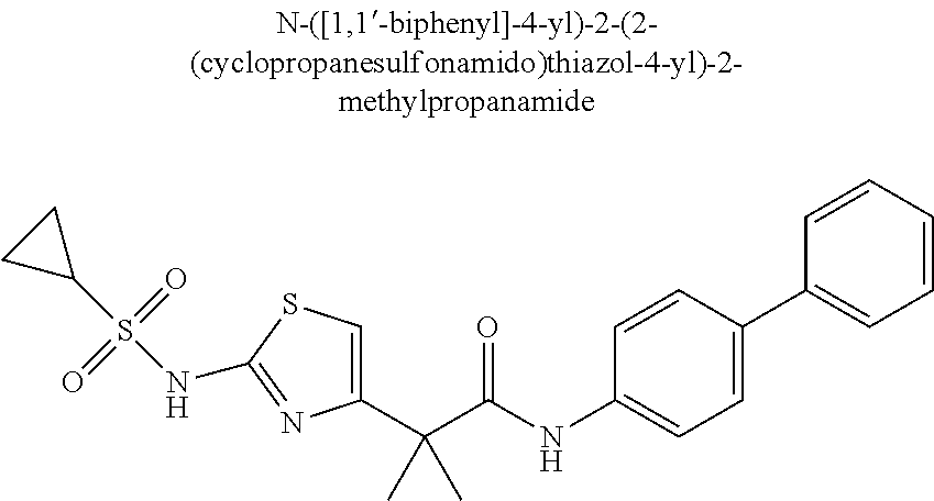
C1(C(C(NC2=CC=C(C3=CC=CC=C3)C=C2)=O)(C)C)=CSC(NS(C2CC2)(=O)=O)=N1
